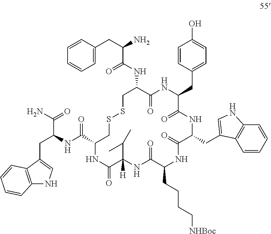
C1C(NC(C(CC2=CC=CC=C2)N)=O)C(=O)NC(CC2=CC=C(O)C=C2)C(=O)NC(CC2=CNC3=C2C=CC=C3)C(=O)NC(CCCC[NHBoc])C(=O)NC(C(C)C)([H])C(=O)NC(C(=O)NC(CC2=CNC3=C2C=CC=C3)C(=O)N)CSS1
